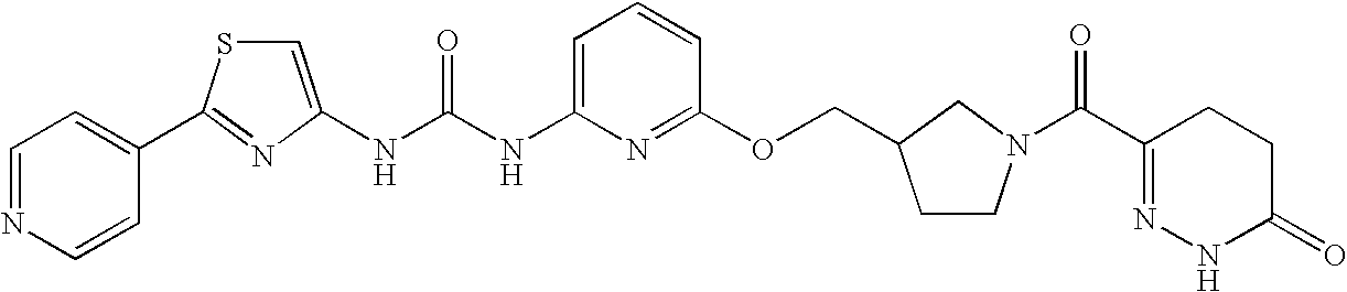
N(C(NC1=CC=CC(OCC2CCN(C(=O)C3=NNC(=O)CC3)C2)=N1)=O)C1=CSC(C2=CC=NC=C2)=N1
